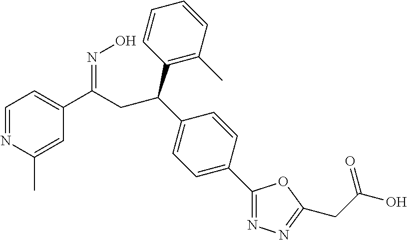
C1=NC(C)=CC(C(=NO)CC(C2=C(C)C=CC=C2)C2=CC=C(C3=NN=C(CC(O)=O)O3)C=C2)=C1
